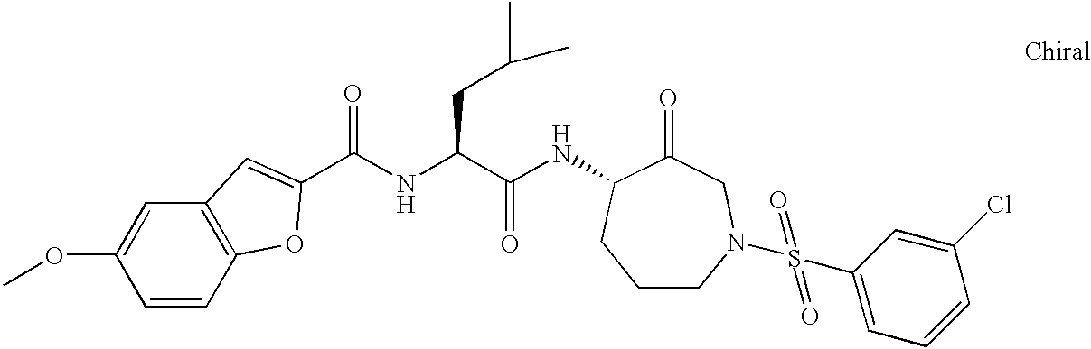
C1=CC2=C(C=C1OC)C=C(C(NC(C(NC1C(=O)CN(S(C3=CC=CC(Cl)=C3)(=O)=O)CCC1)=O)CC(C)C)=O)O2
